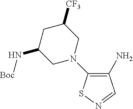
C1(N)=C(N2CC([CF3])CC(N[Boc])C2)SN=C1
